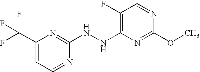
C1(F)=C(NNC2=NC(C(F)(F)F)=CC=N2)N=C(OC)N=C1
